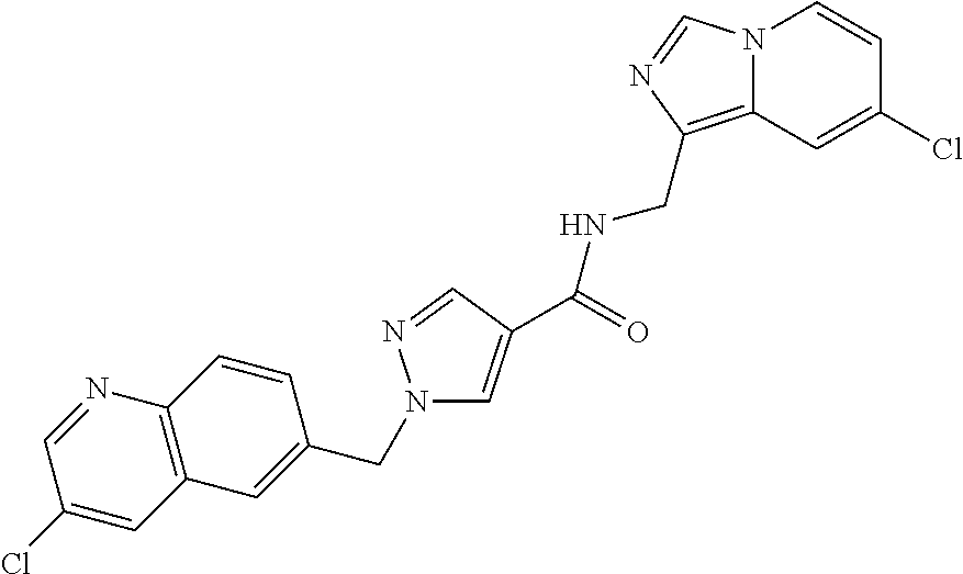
N1(CC2=CC3=C(C=C2)N=CC(Cl)=C3)C=C(C(NCC2=C3N(C=N2)C=CC(Cl)=C3)=O)C=N1
